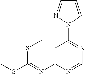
C1=C(N=C(SC)SC)N=CN=C1N1C=CC=N1
